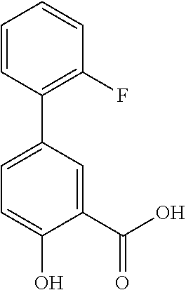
C1(C(O)=O)=CC(C2=C(F)C=CC=C2)=CC=C1O
